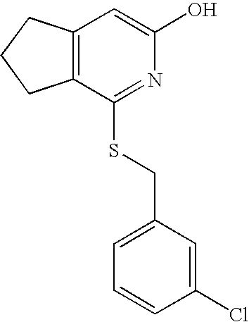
C12=C(CCC1)C=C(O)N=C2SCC1=CC=CC(Cl)=C1
